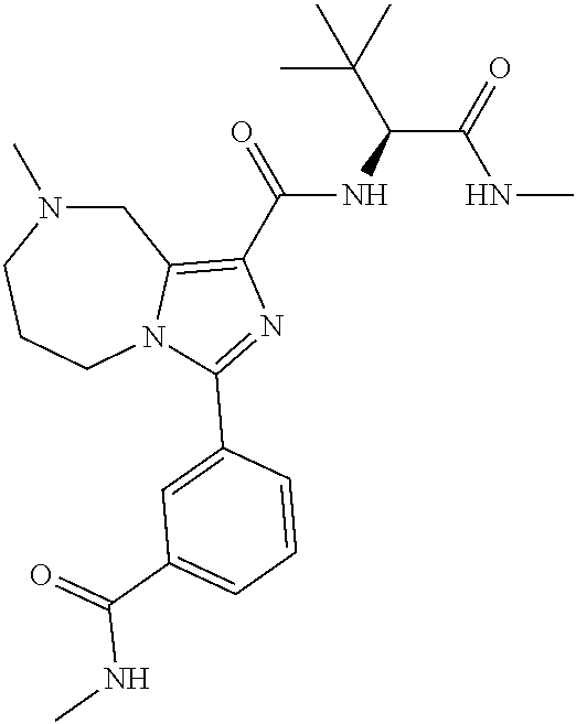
C1N(C)CCCN2C1=C(C(=O)NC(C(NC)=O)C(C)(C)C)N=C2C1=CC(C(=O)NC)=CC=C1
